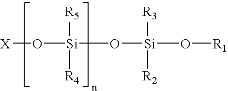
[X]O[Si](O[Si](O[R1])([R3])[R2])([R5])[R4]
